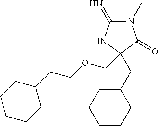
C1(=N)N(C)C(=O)C(CC2CCCCC2)(COCCC2CCCCC2)N1
